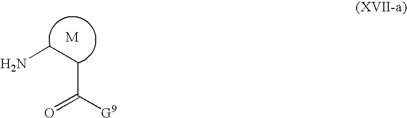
NCCC(=O)[G9]
